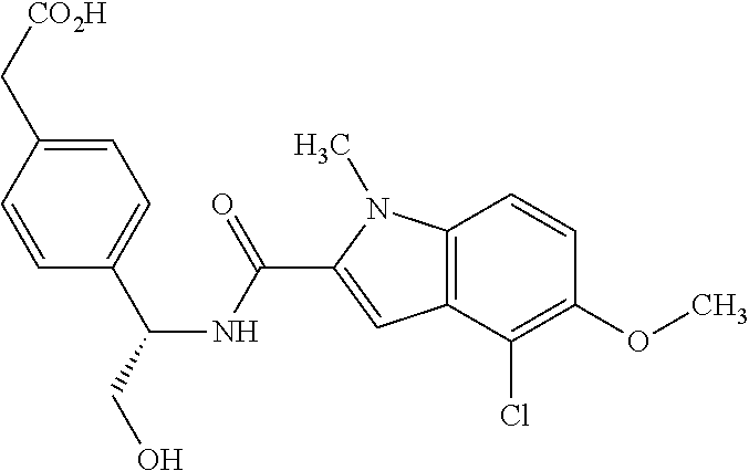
C1=C(C[CO2H])C=CC(C(CO)NC(C2=CC3=C(N2C)C=CC(OC)=C3Cl)=O)=C1
